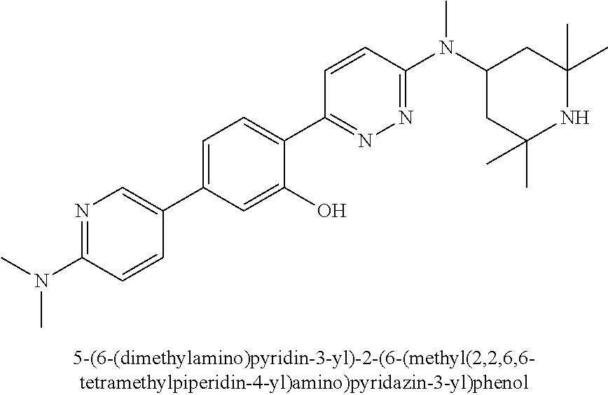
N1=C(N(C)C)C=CC(C2=CC=C(C3=NN=C(N(C4CC(C)(C)NC(C)(C)C4)C)C=C3)C(O)=C2)=C1
